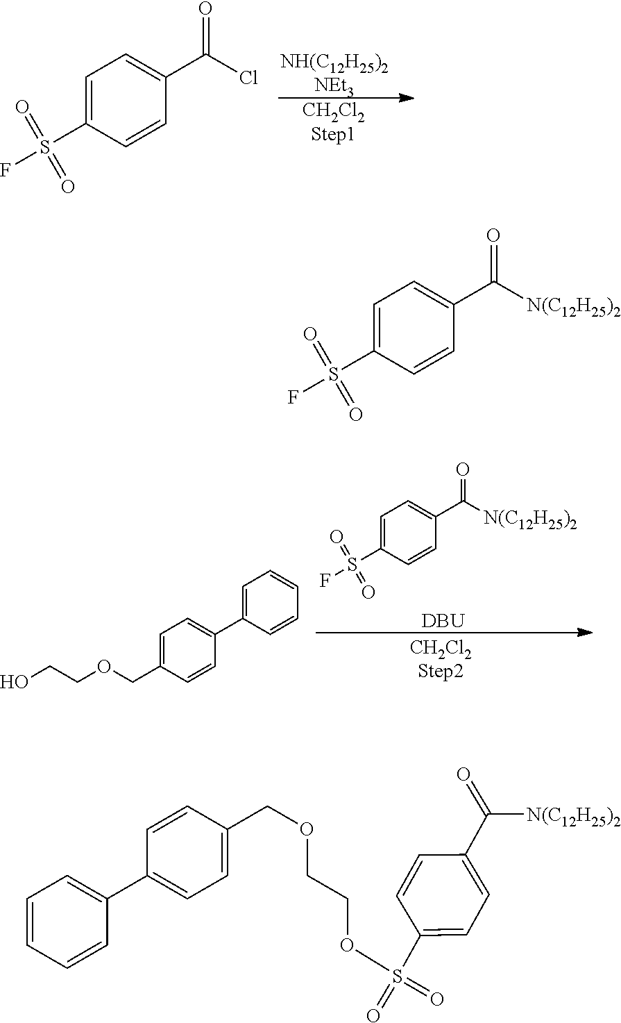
[CH2Cl2Step1].C1=C(S(=O)(=O)F)C=CC(C(Cl)=O)=C1.C1=C(S(=O)(=O)F)C=CC(C([N(C12H25)2])=O)=C1.[DBU].C1=C(C2=CC=C(COCCO)C=C2)C=CC=C1.C1=C(S(=O)(=O)F)C=CC(C([N(C12H25)2])=O)=C1.C1=CC(COCCOS(C2=CC=C(C(=O)[N(C12H25)2])C=C2)(=O)=O)=CC=C1C1=CC=CC=C1
